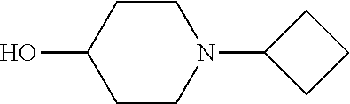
C1CC(O)CCN1C1CCC1
